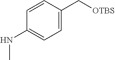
C1(NC)=CC=C(C[OTBS])C=C1
